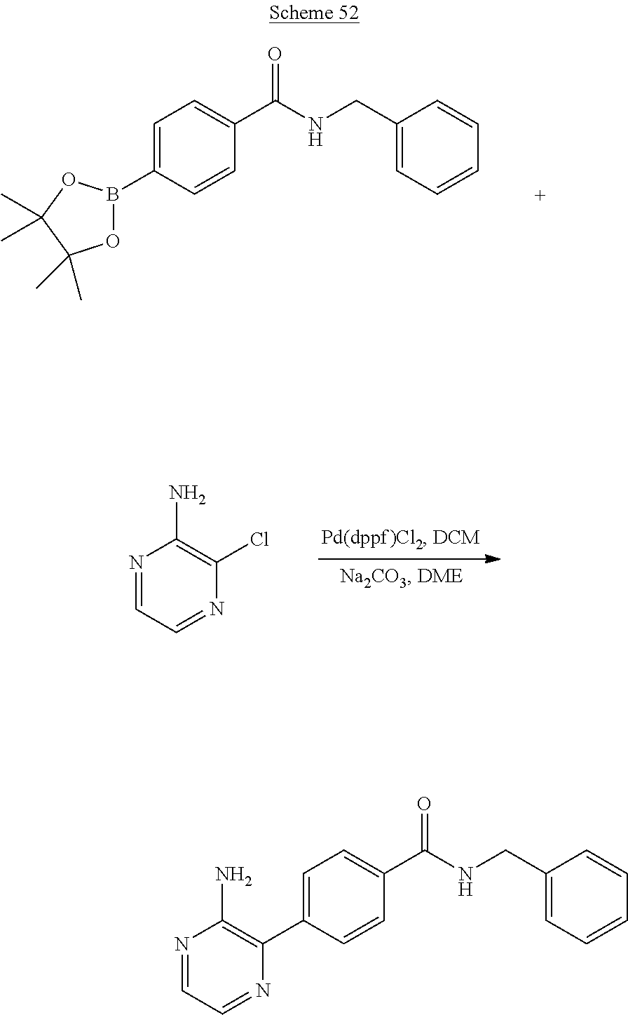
C1=C(B2OC(C)(C)C(C)(C)O2)C=CC(C(NCC2=CC=CC=C2)=O)=C1.N1=CC=NC(Cl)=C1N.C1=C(C2=C(N)N=CC=N2)C=CC(C(NCC2=CC=CC=C2)=O)=C1
